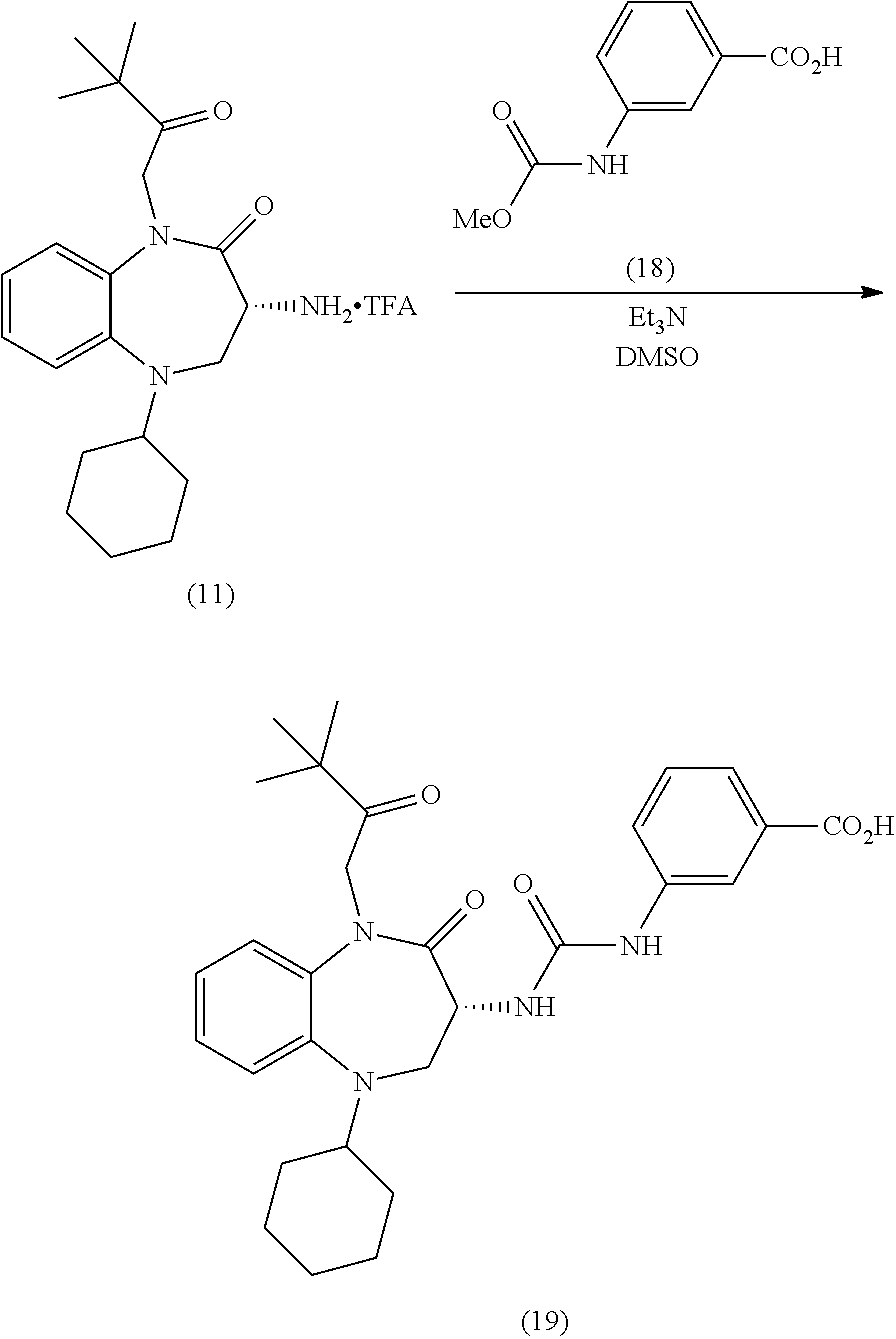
C1(NC(=O)[MeO])=CC([CO2H])=CC=C1.C1=CC=C2C(=C1)N(CC(C(C)(C)C)=O)C(=O)C([NH2TFA])CN2C1CCCCC1.C1=CC=C2C(=C1)N(CC(C(C)(C)C)=O)C(=O)C(NC(NC1=CC([CO2H])=CC=C1)=O)CN2C1CCCCC1
